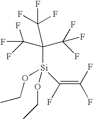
C([Si](C(=C(F)F)F)(OCC)OCC)(C(F)(F)F)(C(F)(F)F)C(F)(F)F
